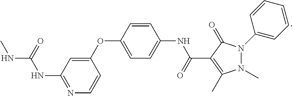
N1=C(NC(=O)NC)C=C(OC2=CC=C(NC(=O)C3=C(C)N(C)N(C4=CC=CC=C4)C3=O)C=C2)C=C1
